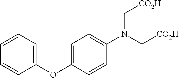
C1=CC=CC(OC2=CC=C(N(C[CO2H])C[CO2H])C=C2)=C1
